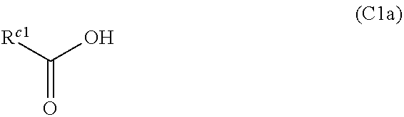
C(O)([Rc1])=O
